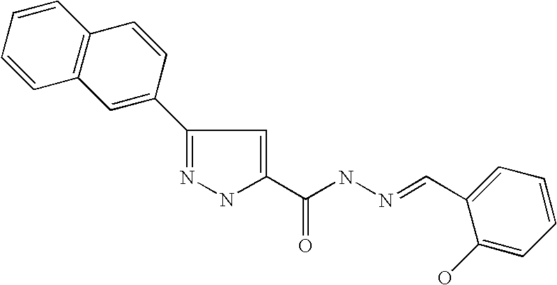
N1=C(C2=CC3=C(C=C2)C=CC=C3)C=C(C(NN=CC2=CC=CC=C2O)=O)N1
